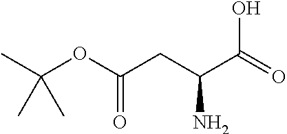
C(OC(CC(C(=O)O)N)=O)(C)(C)C
